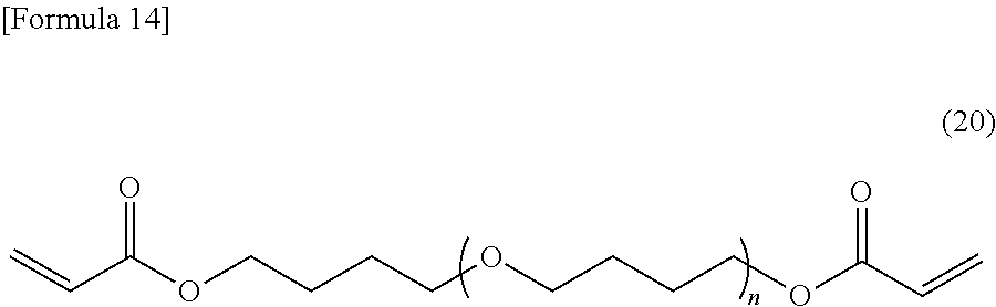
C=CC(=O)OCCCCOCCCCOC(=O)C=C
